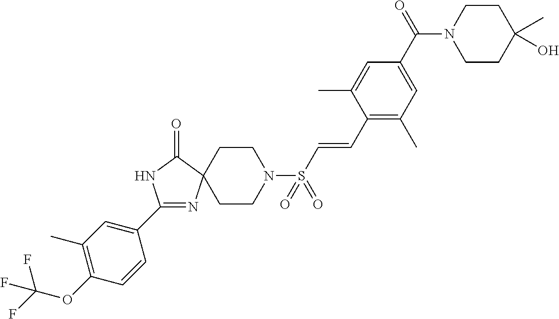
C1(C2=CC(C)=C(OC(F)(F)F)C=C2)=NC2(C(=O)N1)CCN(S(C=CC1=C(C)C=C(C(N3CCC(O)(C)CC3)=O)C=C1C)(=O)=O)CC2
